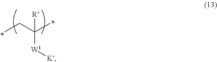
CCC(C)([W1][K])[R]
